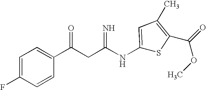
C1=C(F)C=CC(C(CC(NC2=CC(C)=C(C(=O)OC)S2)=N)=O)=C1
